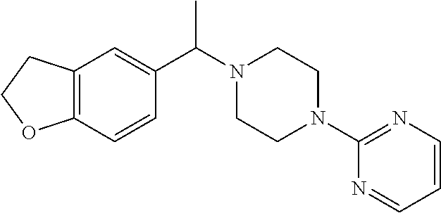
C12=C(C=CC(C(N3CCN(C4=NC=CC=N4)CC3)C)=C1)OCC2
